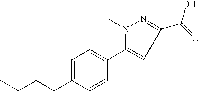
C1=C(CCCC)C=CC(C2=CC(C(=O)O)=NN2C)=C1
